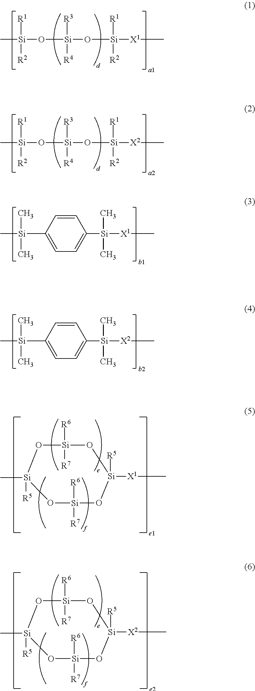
C[Si](O[Si](O[Si]([X1]C)([R1])[R2])([R3])[R4])([R1])[R2].C[Si](O[Si](O[Si]([X2]C)([R1])[R2])([R3])[R4])([R1])[R2].C1=CC([Si](C)(C)C)=CC=C1[Si]([X1]C)(C)C.C1=CC([Si](C)(C)C)=CC=C1[Si]([X2]C)(C)C.O1[Si]([R6])([R7])O[Si]([R5])([X1]C)O[Si]([R6])([R7])O[Si]1([R5])C.O1[Si]([R6])([R7])O[Si]([R5])([X2]C)O[Si]([R6])([R7])O[Si]1([R5])C
